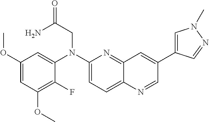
C1(F)=C(OC)C=C(OC)C=C1N(C1=CC=C2C(=N1)C=C(C1=CN(C)N=C1)C=N2)CC(N)=O
